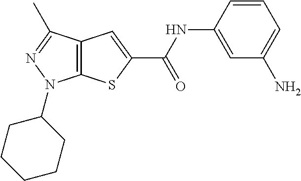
C12=C(SC(C(NC3=CC(N)=CC=C3)=O)=C1)N(C1CCCCC1)N=C2C
